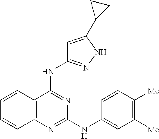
C1=CC2=C(C=C1)N=C(NC1=CC([Me])=C([Me])C=C1)N=C2NC1=NNC(C2CC2)=C1
